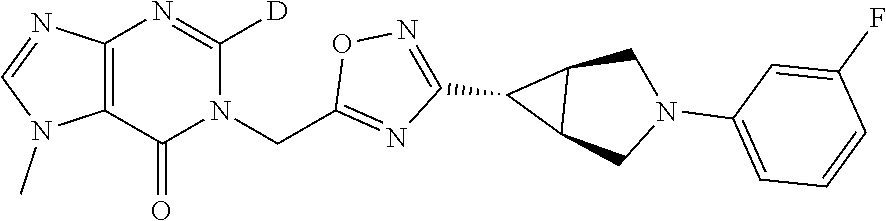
C12=C(C(=O)N(CC3=NC(C4C5C4CN(C4=CC=CC(F)=C4)C5)=NO3)C([D])=N1)N(C)C=N2
